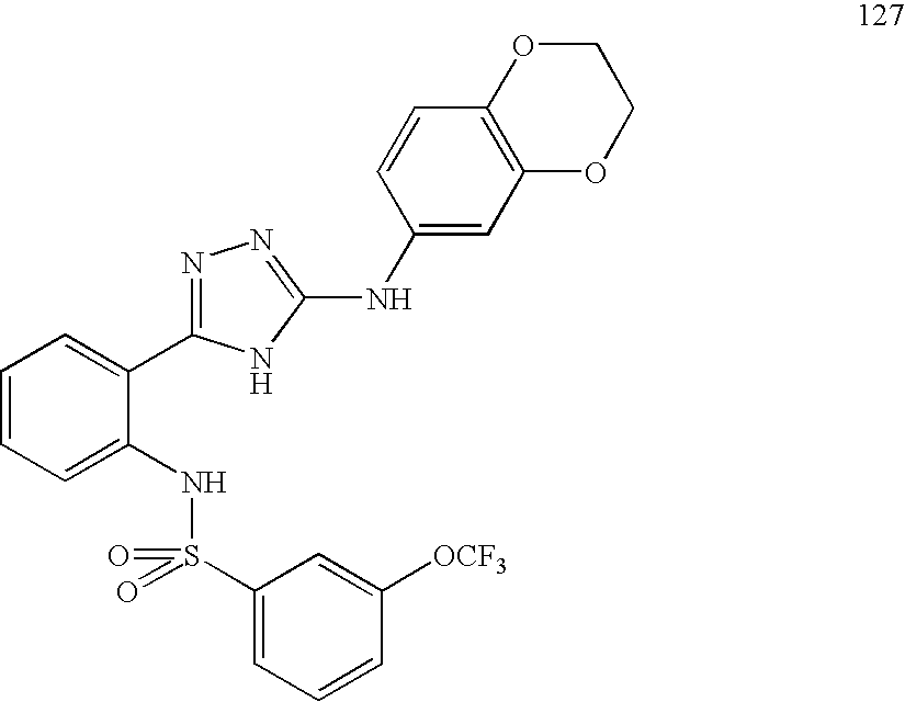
C1=CC=C(NS(C2=CC=CC([OCF3])=C2)(=O)=O)C(C2=NN=C(NC3=CC4=C(C=C3)OCCO4)N2)=C1
